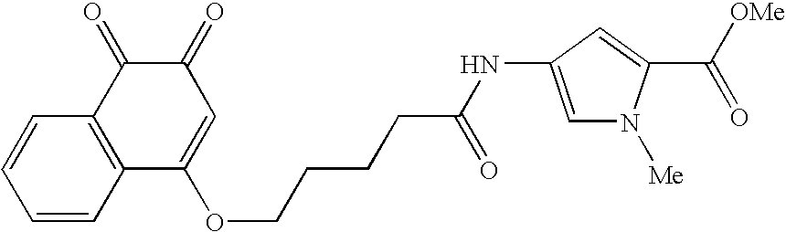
C1=CC=CC2=C1C(=O)C(=O)C=C2OCCCCC(NC1=CN([Me])C(C(=O)[OMe])=C1)=O
